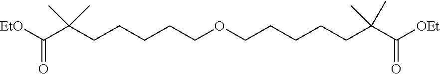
C(C(CCCCCOCCCCCC(C([OEt])=O)(C)C)(C)C)([EtO])=O
